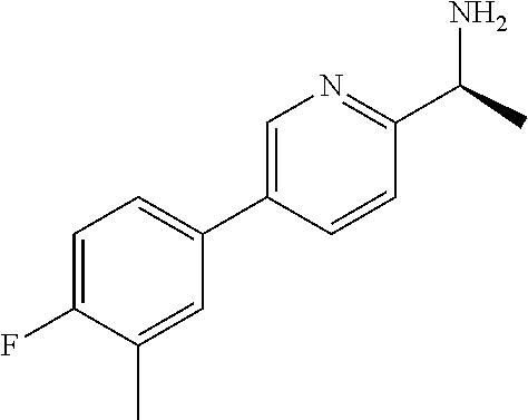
C1(C2=CN=C(C(C)N)C=C2)=CC=C(F)C(C)=C1
